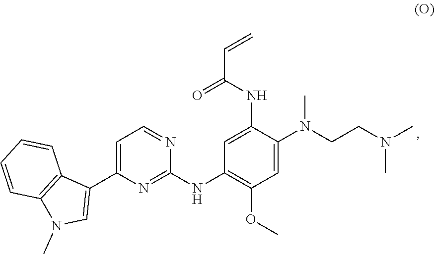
C1=C(C2=CN(C)C3=C2C=CC=C3)N=C(NC2=C(OC)C=C(N(C)CCN(C)C)C(NC(C=C)=O)=C2)N=C1
